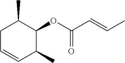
C1C=CC(C)C(OC(C=CC)=O)C1C
